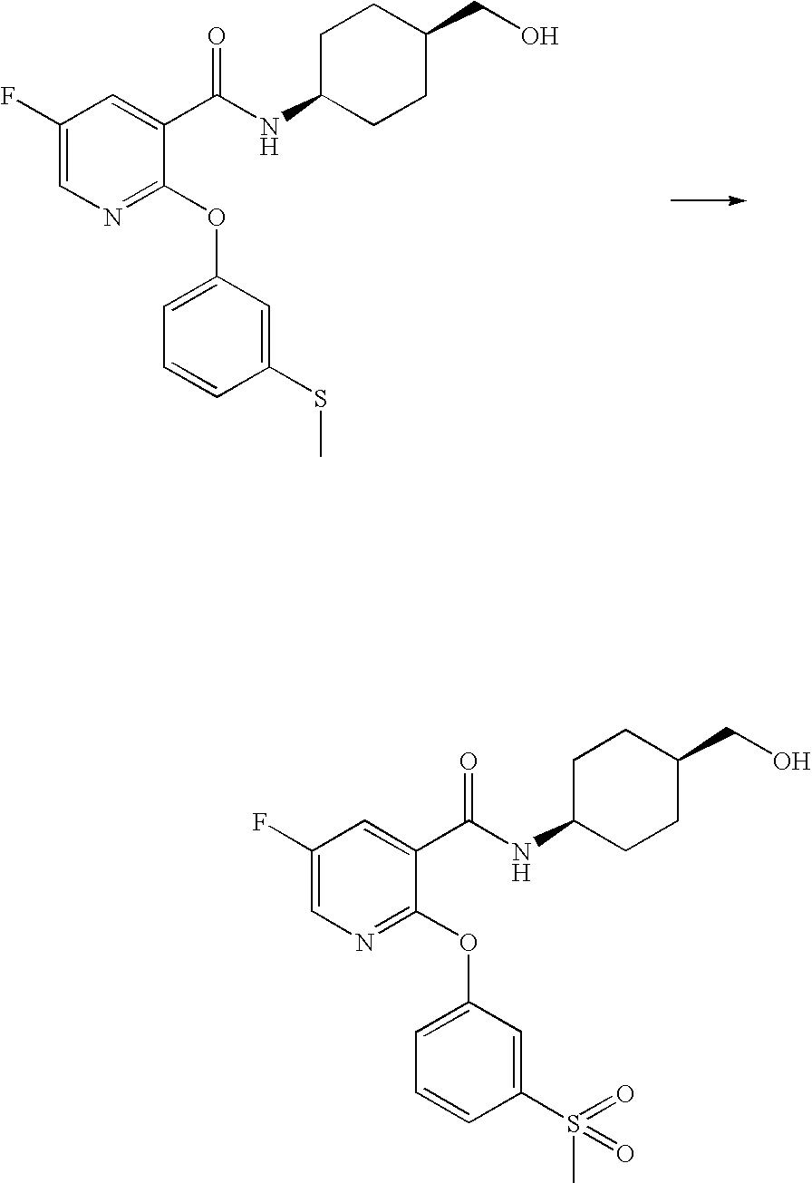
C1(F)=CN=C(OC2=CC=CC(SC)=C2)C(C(NC2CCC(CO)CC2)=O)=C1.C1(F)=CN=C(OC2=CC=CC(S(C)(=O)=O)=C2)C(C(NC2CCC(CO)CC2)=O)=C1
